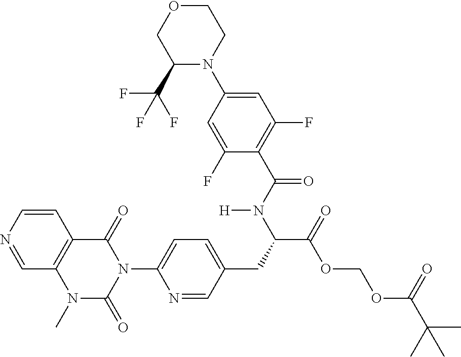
C1=NC=CC2=C1N(C)C(=O)N(C1=CC=C(CC(C(=O)OCOC(C(C)(C)C)=O)N(C(C3=C(F)C=C(N4CCOCC4C(F)(F)F)C=C3F)=O)[H])C=N1)C2=O
